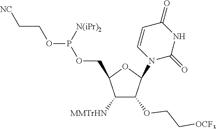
C1([MMTrHN])C(OCC[OCF3])C(N2C(=O)NC(=O)C=C2)OC1COP(OCC[NC])[N(iPr)2]
